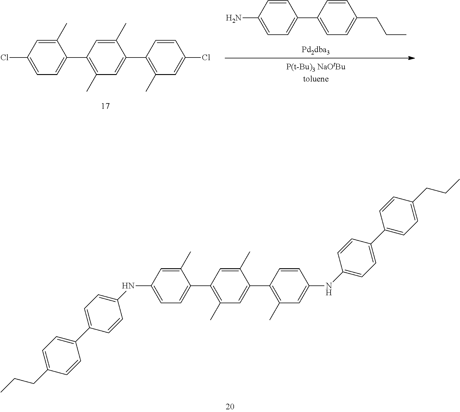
C1(NC2=CC=C(C3=CC=C(CCC)C=C3)C=C2)=CC=C(C2=C(C)C=C(C3=C(C)C=C(NC4=CC=C(C5=CC=C(CCC)C=C5)C=C4)C=C3)C(C)=C2)C(C)=C1.C1(Cl)=CC=C(C2=C(C)C=C(C3=C(C)C=C(Cl)C=C3)C(C)=C2)C(C)=C1.C1(N)=CC=C(C2=CC=C(CCC)C=C2)C=C1
